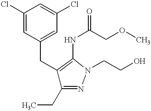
C(C1=CC(Cl)=CC(Cl)=C1)C1=C(NC(COC)=O)N(CCO)N=C1CC
